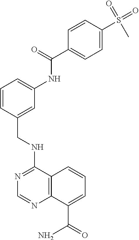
N1=C(NCC2=CC(NC(C3=CC=C(S(=O)(C)=O)C=C3)=O)=CC=C2)C2=C(N=C1)C(C(=O)N)=CC=C2
